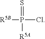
S=P([R5A])([R5B])Cl
